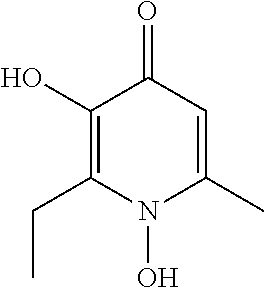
C1(O)=C(CC)N(O)C(C)=CC1=O
